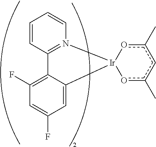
C1=CC2=N(C=C1)[Ir]1(C3=CC(F)=CC(F)=C23)oc(C)cc(C)o1
